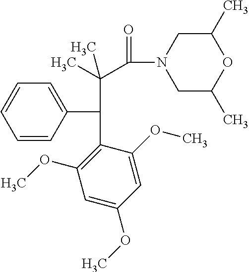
CC(C(=O)N1CC(C)OC(C)C1)(C)C(C1=CC=CC=C1)C1=C(OC)C=C(OC)C=C1OC
